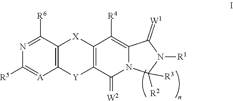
N1=C([R6])C2=C([A]=C1[R5])[Y]C1=C([X]2)C([R4])=C2N(C1=[W2])C([R3])([R2])N([R1])C2=[W1]
